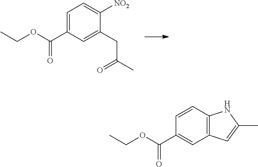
C1=C(C(OCC)=O)C=C(CC(C)=O)C([NO2])=C1.C1(C(OCC)=O)=CC2=C(C=C1)NC(C)=C2
